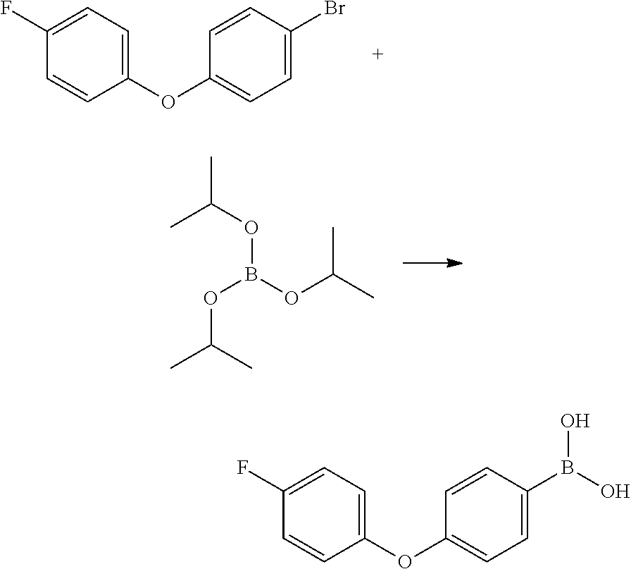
C1=CC(OC2=CC=C(Br)C=C2)=CC=C1F.CC(OB(OC(C)C)OC(C)C)C.C1=CC(OC2=CC=C(B(O)O)C=C2)=CC=C1F
